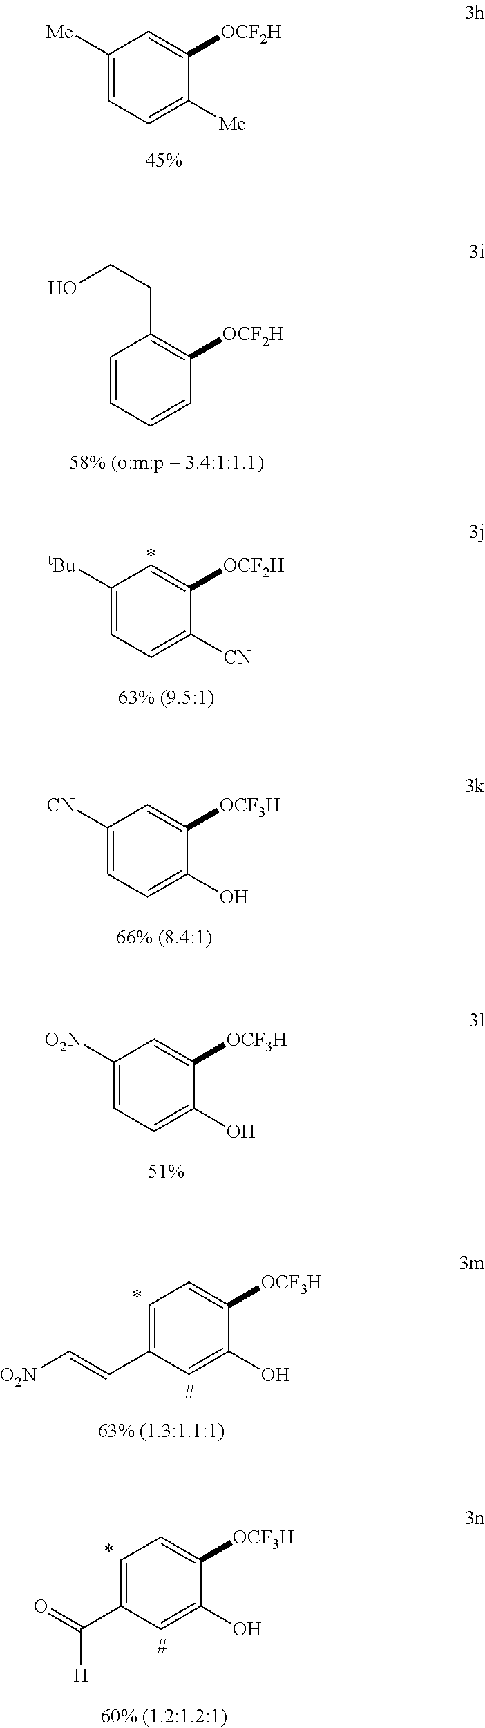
C1([Me])=CC=C([Me])C([OCF2H])=C1.C1=CC=CC([OCF2H])=C1CCO.C1([CN])=CC=C(O)C([OCF3H])=C1.C1([O2N])=CC=C(O)C([OCF3H])=C1.C1=C(C=C[O2N])C=C(O)C([OCF3H])=C1.C1=C(C(=O)[H])C=C(O)C([OCF3H])=C1.C1([tBu])=CC=C([CN])C([OCF2H])=C1
